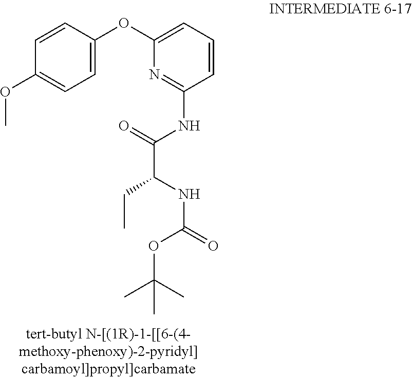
C1(OC)=CC=C(OC2=CC=CC(NC(C(CC)NC(=O)OC(C)(C)C)=O)=N2)C=C1
